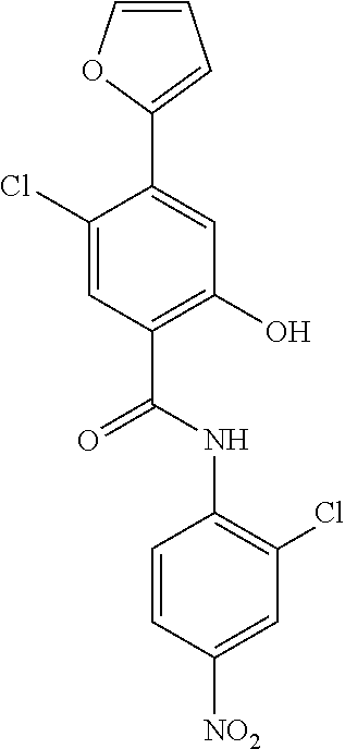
C1(Cl)=C(NC(C2=C(O)C=C(C3=CC=CO3)C(Cl)=C2)=O)C=CC([NO2])=C1
